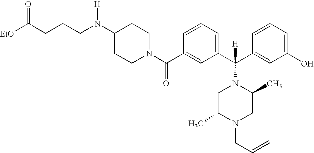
C(CCN(C1CCN(C(C2=CC(C(C3=CC(O)=CC=C3)([H])N3CC(C)N(CC=C)CC3C)=CC=C2)=O)CC1)[H])C([EtO])=O
